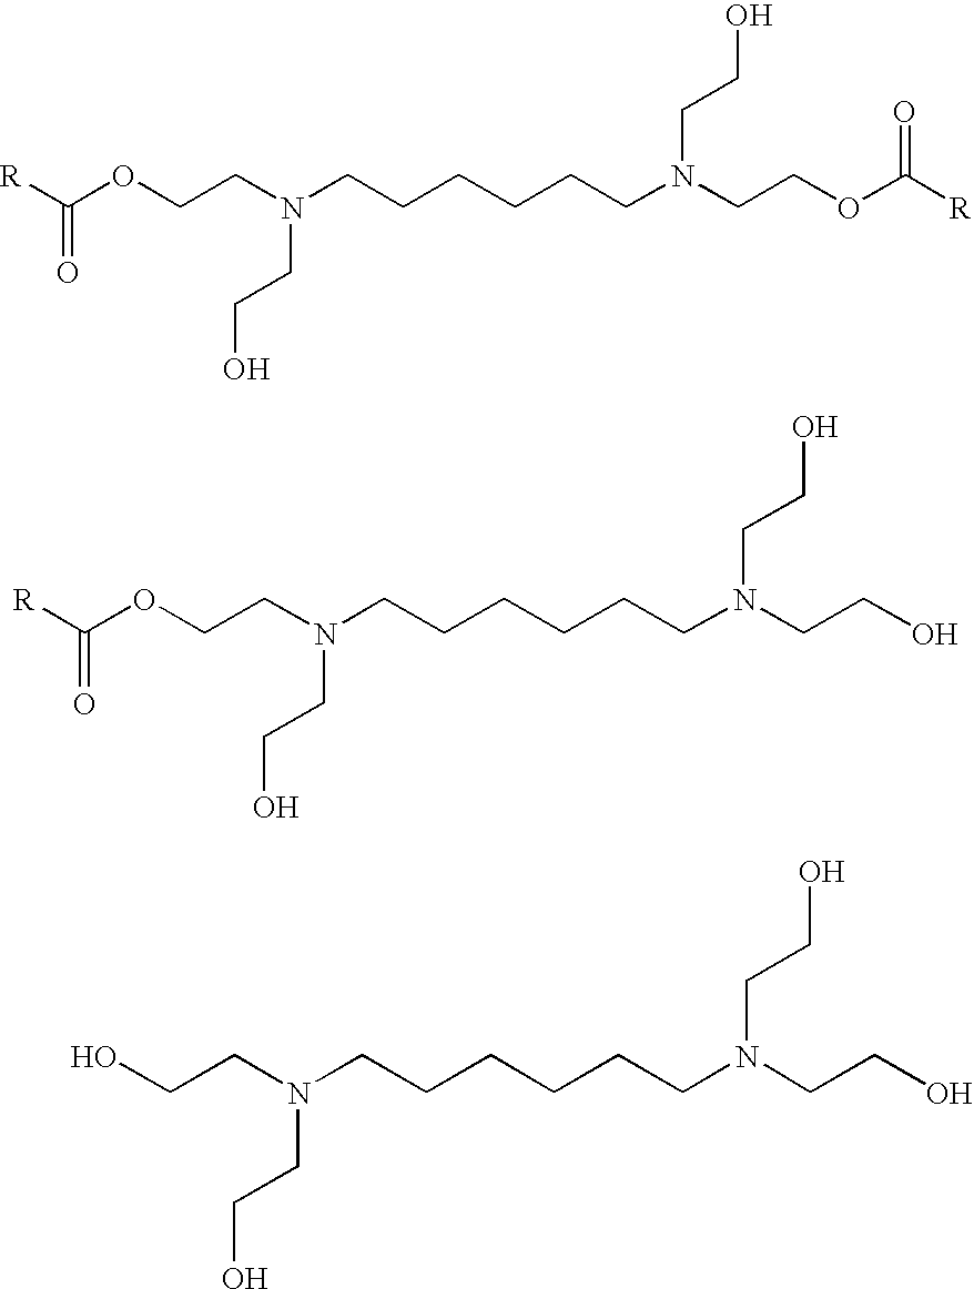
O(CCN(CCCCCCN(CCOC([R])=O)CCO)CCO)C([R])=O.O(CCN(CCCCCCN(CCO)CCO)CCO)C([R])=O.OCCN(CCCCCCN(CCO)CCO)CCO
